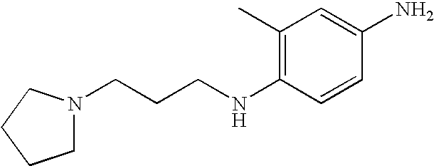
C1N(CCCNC2=C(C)C=C(N)C=C2)CCC1
